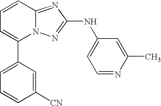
C1(C2=CC=CC3=NC(NC4=CC=NC(C)=C4)=NN23)=CC=CC([CN])=C1
